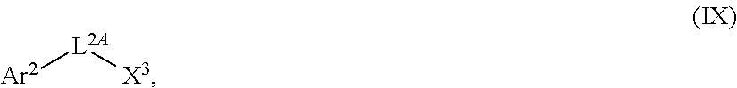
[Ar2][L2A][X3]
